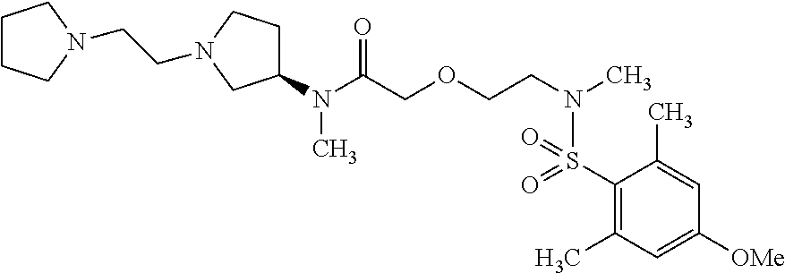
C(COCCN(C)S(C1=C(C)C=C([OMe])C=C1C)(=O)=O)(=O)N(C)C1CCN(CCN2CCCC2)C1
